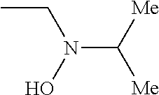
CCN(C([Me])[Me])O
